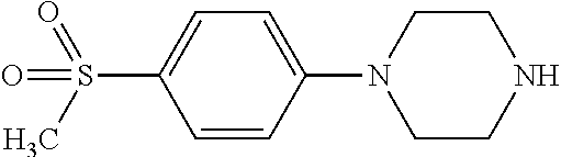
C1=CC(N2CCNCC2)=CC=C1S(=O)(C)=O
